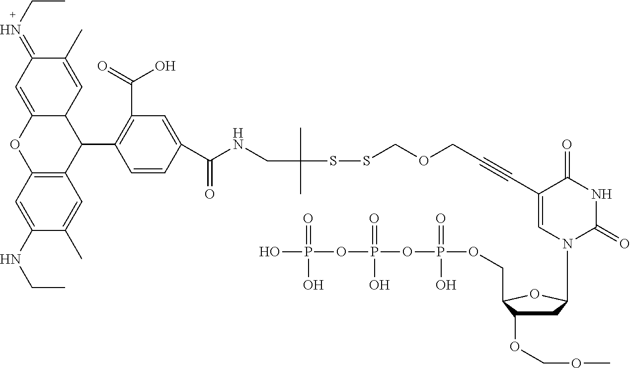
C12=C(C=C(NCC)C(C)=C1)OC1=CC(=NCC)C(C)=CC1C2C1=C(C(=O)O)C=C(C(NCC(SSCOCC#CC2=CN(C3CC(OCOC)C(COP(=O)(O)OP(=O)(O)OP(O)(=O)O)O3)C(=O)NC2=O)(C)C)=O)C=C1
